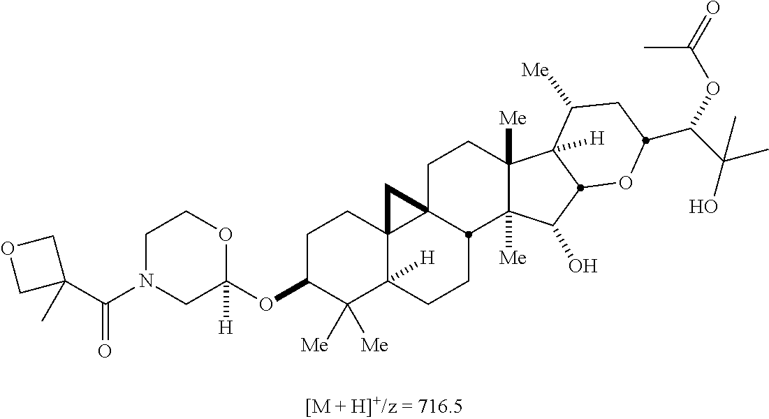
C1C(OC2([H])OCCN(C(C3(C)COC3)=O)C2)C([Me])([Me])C2([H])C3(C1)C1(CCC4([Me])C([Me])(C(O)C5C4([H])C([Me])CC(C(C(O)(C)C)OC(=O)C)O5)C1CC2)C3
